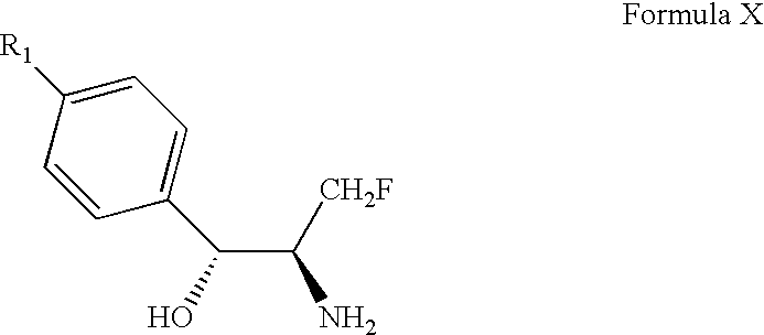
C1([R1])=CC=C(C(C([CH2F])N)O)C=C1
